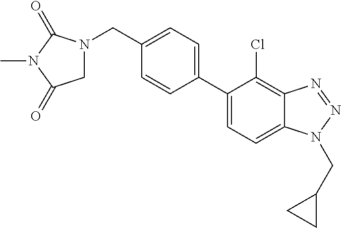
C1(CN2CC(=O)N(C)C2=O)=CC=C(C2=CC=C3C(=C2Cl)N=NN3CC2CC2)C=C1
